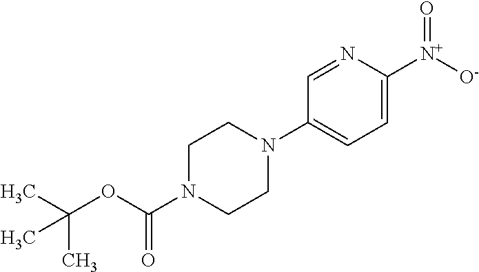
CC(OC(=O)N1CCN(C2=CC=C([N+]([O-])=O)N=C2)CC1)(C)C
